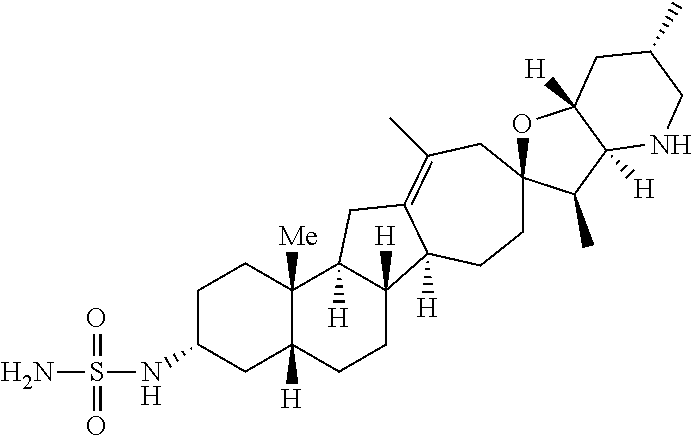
C1C(NS(=O)(=O)N)CC2([H])C([Me])(C1)C1([H])C([H])(CC2)C2([H])C(=C(C)CC3(OC4([H])C([H])(C3C)NCC(C)C4)CC2)C1
